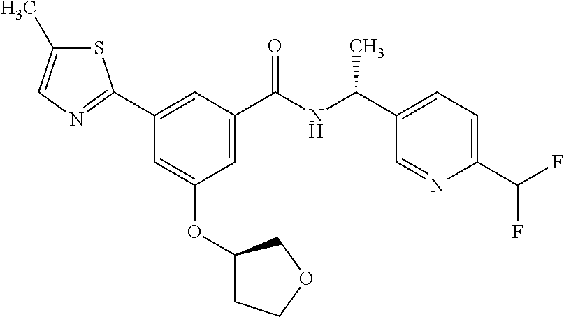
C1=C(C(NC(C2=CC=C(C(F)F)N=C2)C)=O)C=C(C2=NC=C(C)S2)C=C1OC1CCOC1
